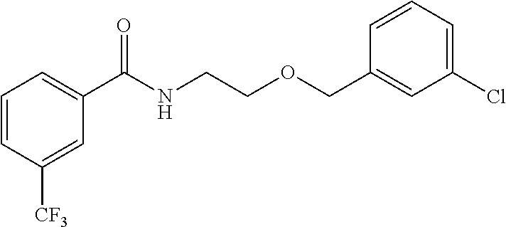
C1=CC([CF3])=CC(C(NCCOCC2=CC(Cl)=CC=C2)=O)=C1
